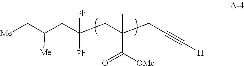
C(CC(CC#C[H])(C)C([OMe])=O)([Ph])([Ph])CC(C[Me])[Me]
